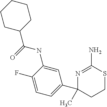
C1(NC(=O)C2CCCCC2)=CC(C2(C)CCSC(N)=N2)=CC=C1F
